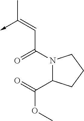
C(C(N1C(C(=O)OC)CCC1)=O)=C(C)->C
